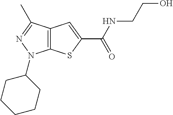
C12=C(C(C)=NN1C1CCCCC1)C=C(C(NCCO)=O)S2
